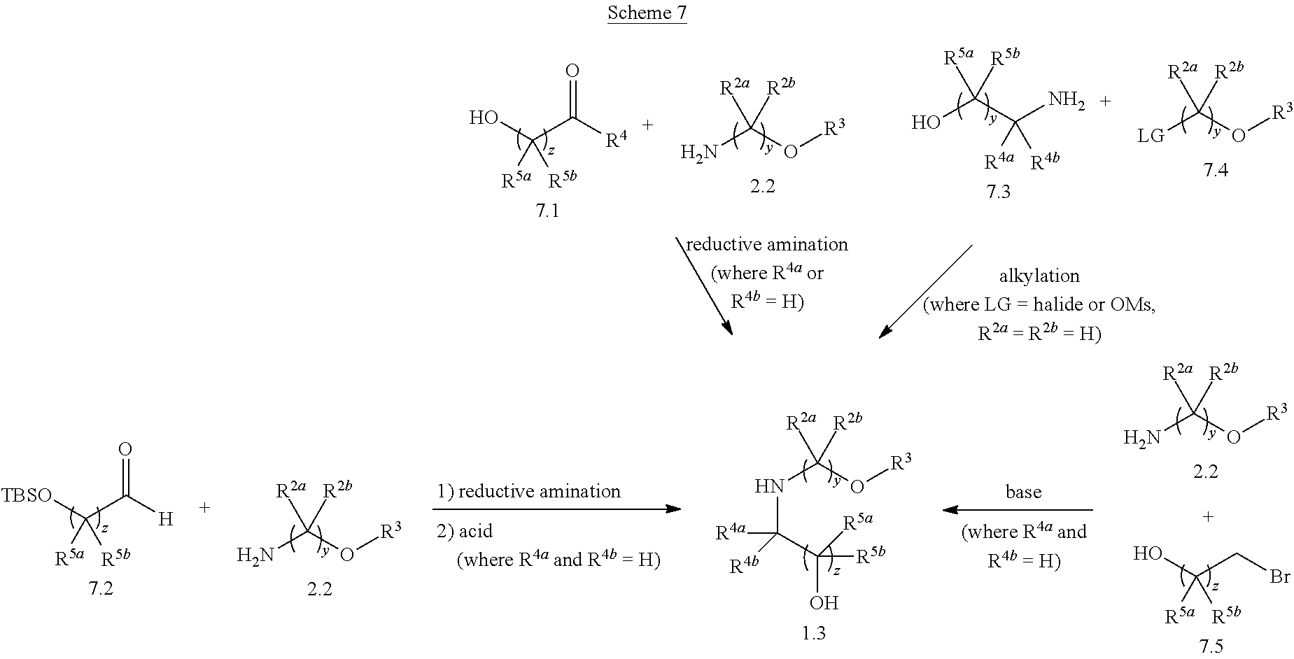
C(C([R4])=O)(O)([R5b])[R5a].NC(O[R3])([R2b])[R2a].OC(C(N)([R4b])[R4a])([R5b])[R5a].[LG]C(O[R3])([R2b])[R2a].NC(O[R3])([R2b])[R2a].C(C([H])=O)([TBSO])([R5b])[R5a].N(C(C([R5a])(O)[R5b])([R4a])[R4b])C(O[R3])([R2b])[R2a].NC(O[R3])([R2b])[R2a].C(CBr)(O)([R5b])[R5a]
